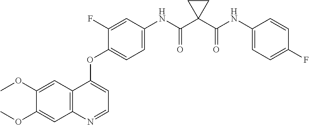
C1=C(OC)C(OC)=CC2=C1C(OC1=CC=C(NC(C3(C(NC4=CC=C(F)C=C4)=O)CC3)=O)C=C1F)=CC=N2
